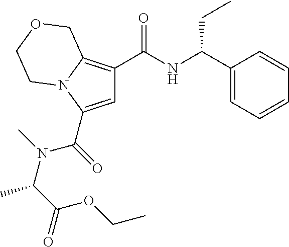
C1=C(C(=O)N(C(C)C(=O)OCC)C)N2C(=C1C(NC(C1=CC=CC=C1)CC)=O)COCC2
